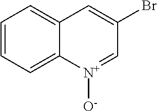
C1=CC=C2C(=C1)C=C(Br)C=[N+]2[O-]
